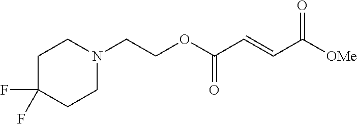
C1C(F)(F)CCN(CCOC(C=CC([OMe])=O)=O)C1
